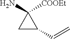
C1C(C=C)C1(N)[COOEt]
